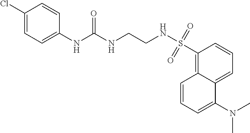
C12=CC=CC(S(NCCNC(NC3=CC=C(Cl)C=C3)=O)(=O)=O)=C1C=CC=C2N(C)C
